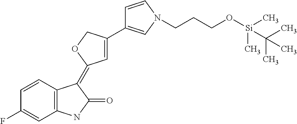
C1=CC2=C(C=C1F)NC(=O)C2=C1C=C(C2=CN(CCCO[Si](C)(C)C(C)(C)C)C=C2)CO1
